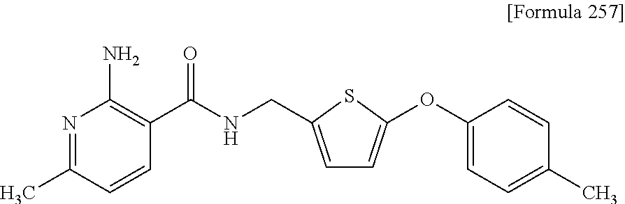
N1=C(C)C=CC(C(NCC2=CC=C(OC3=CC=C(C)C=C3)S2)=O)=C1N
